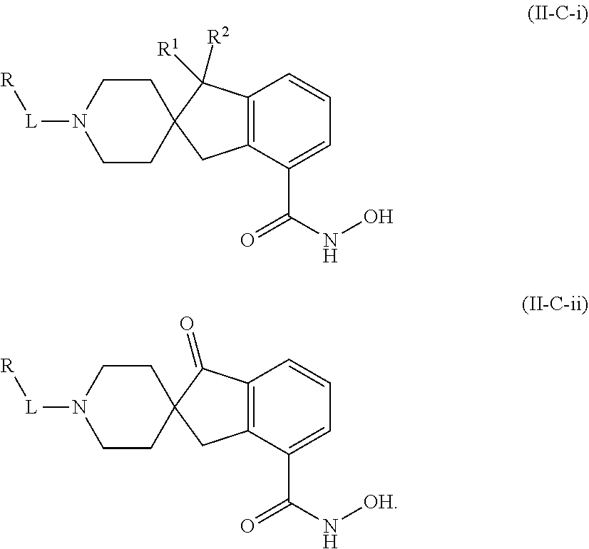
C12=C(C(C(=O)NO)=CC=C1)CC1(C2([R2])[R1])CCN([L][R])CC1.C12=C(C(C(=O)N[OH])=CC=C1)CC1(C2=O)CCN([L][R])CC1
